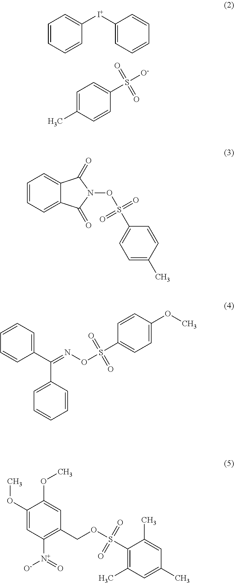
C1=CC=CC([I+]C2=CC=CC=C2)=C1.C1=C(C)C=CC(S([O-])(=O)=O)=C1.C1=CC=C2C(=C1)C(=O)N(OS(C1=CC=C(C)C=C1)(=O)=O)C2=O.O(S(C1=C(C)C=C(C)C=C1C)(=O)=O)CC1=C([N+](=O)[O-])C=C(OC)C(OC)=C1.C1=CC=CC(C(=NOS(C2=CC=C(OC)C=C2)(=O)=O)C2=CC=CC=C2)=C1
